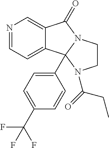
N1=CC=C2C(=C1)C(=O)N1CCN(C(CC)=O)C21C1=CC=C(C(F)(F)F)C=C1
